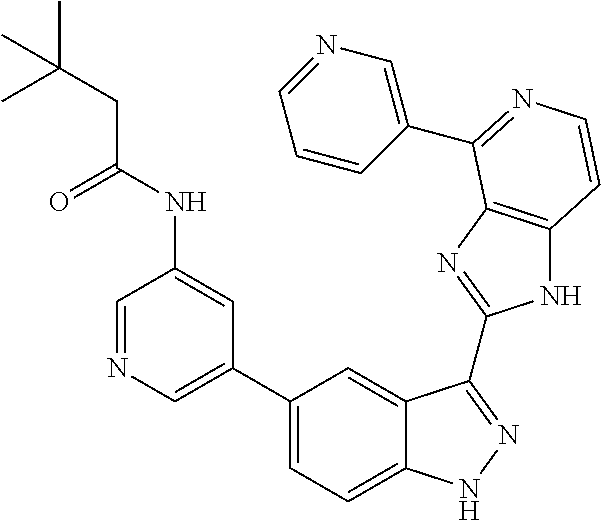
C1(C2=CN=CC(NC(CC(C)(C)C)=O)=C2)=CC=C2C(=C1)C(C1=NC3=C(N1)C=CN=C3C1=CN=CC=C1)=NN2
